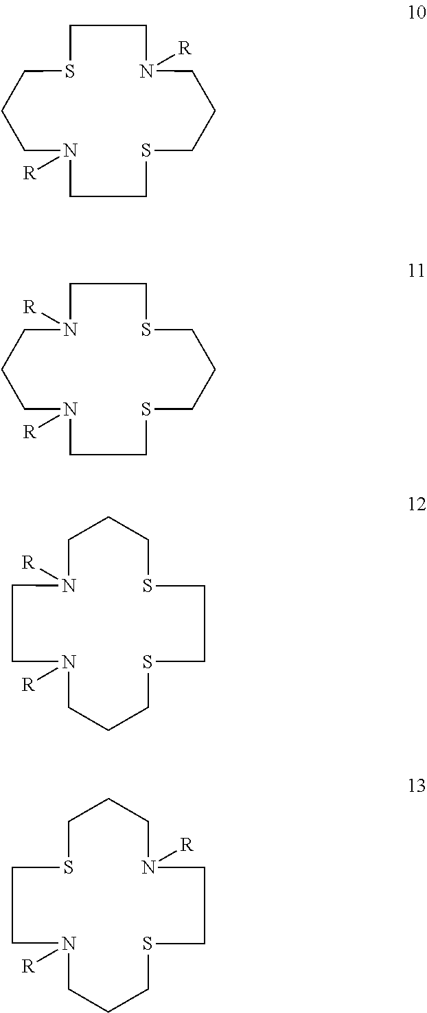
S1CCCN([R])CCSCCCN([R])CC1.N1([R])CCCN([R])CCSCCCSCC1.S1CCCN([R])CCN([R])CCCSCC1.N1([R])CCCSCCN([R])CCCSCC1
